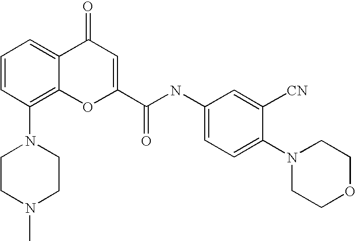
C1CN(C)CCN1C1=C2C(=CC=C1)C(=O)C=C(C(=O)NC1=CC=C(N3CCOCC3)C([CN])=C1)O2
